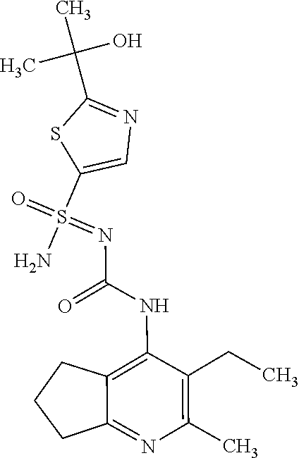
N(C(=O)NC1=C2C(=NC(C)=C1CC)CCC2)=S(=O)(C1=CN=C(C(C)(C)O)S1)N
